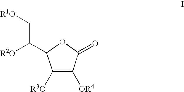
C1([R3O])=C([OR4])C(=O)OC1C([R2O])C[R1O]
